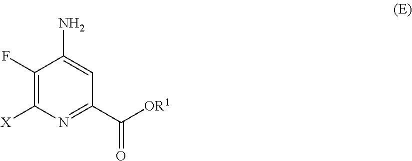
C1([X])=C(F)C(N)=CC(C([OR1])=O)=N1
